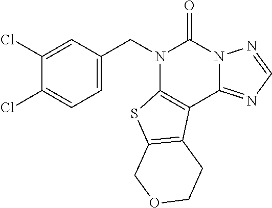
C1(CN2C3=C(C4=NC=NN4C2=O)C2=C(S3)COCC2)=CC=C(Cl)C(Cl)=C1
